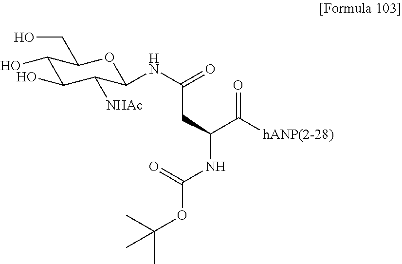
C1(O)C(O)C([NHAc])C(NC(=O)CC(NC(OC(C)(C)C)=O)C([hANP(2-28)])=O)OC1CO
